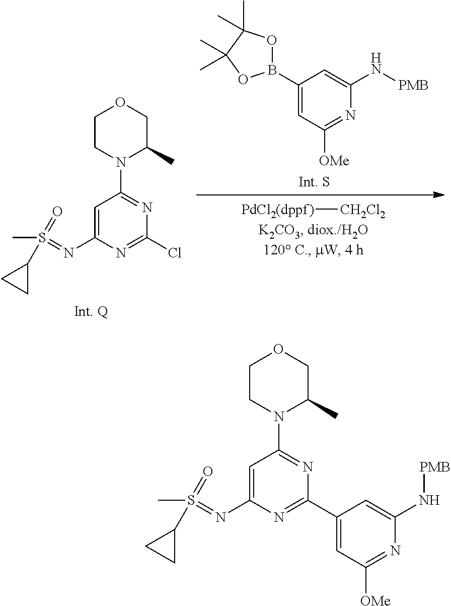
C1(B2OC(C)(C)C(C)(C)O2)=CC([OMe])=NC(N[PMB])=C1.[PdCl2(dppf)][CH2Cl2].C1CN(C2=NC(Cl)=NC(N=S(C3CC3)(=O)C)=C2)C(C)CO1.C1CN(C2=NC(C3=CC([OMe])=NC(N[PMB])=C3)=NC(N=S(C3CC3)(=O)C)=C2)C(C)CO1
